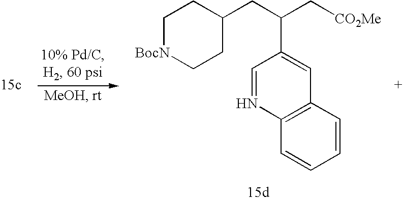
C1[BocN]CCC(CC(C[CO2Me])C2=CC3=C(N=C2)C=CC=C3)C1
